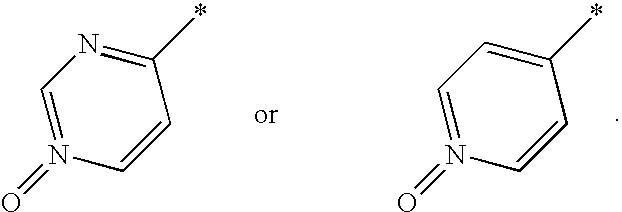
*C1=NC=N(=O)C=C1.*C1=CC=N(=O)C=C1
